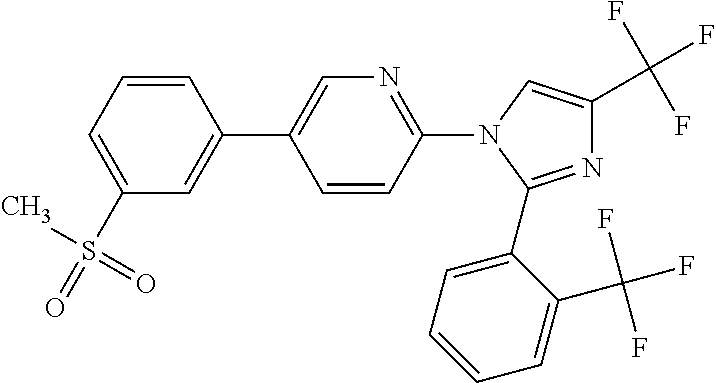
N1=C(C2=CC=CC=C2C(F)(F)F)N(C2=NC=C(C3=CC(S(C)(=O)=O)=CC=C3)C=C2)C=C1C(F)(F)F
